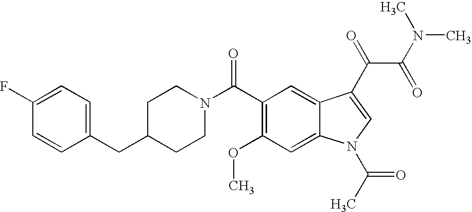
C1(F)=CC=C(CC2CCN(C(C3=C(OC)C=C4C(=C3)C(C(C(N(C)C)=O)=O)=CN4C(=O)C)=O)CC2)C=C1
